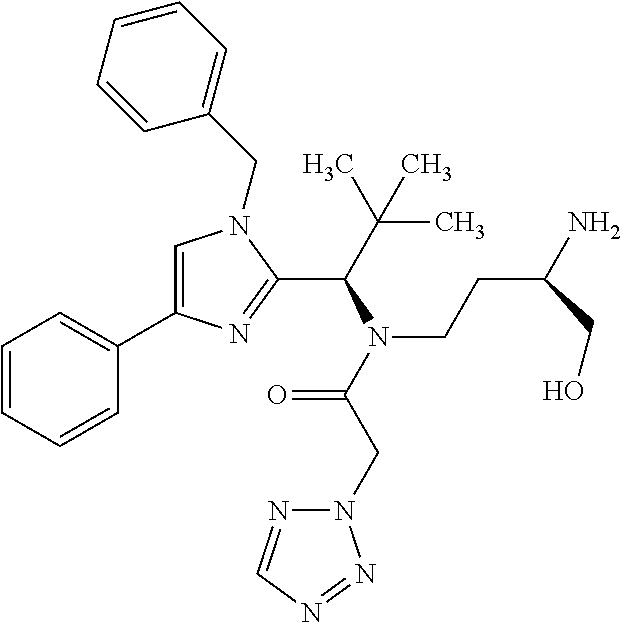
C1=C(C2=CC=CC=C2)N=C(C(C(C)(C)C)N(C(CN2N=CN=N2)=O)CCC(N)CO)N1CC1=CC=CC=C1
